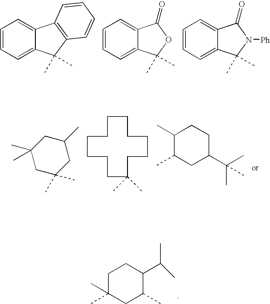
C1=CC=C2C(=C1)C1=C(C2(C)C)C=CC=C1.C1=CC=C2C(=C1)C(=O)OC2(C)C.C1=CC=C2C(=C1)C(=O)N([Ph])C2(C)C.C1(C)(C)CC(C)(C)CC(C)C1.C1CCCCCC(C)(C)CCCCC1.C1(C)C(C)CC(C(C)(C)C)CC1.C1C(C)(C)CC(C)C(C(C)C)C1
